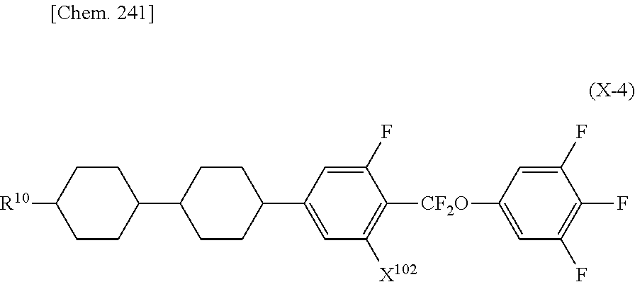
C1(C2CCC(C3=CC([X102])=C([CF2O]C4=CC(F)=C(F)C(F)=C4)C(F)=C3)CC2)CCC([R10])CC1
